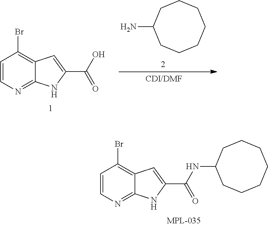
C1(NC(C2=CC3=C(Br)C=CN=C3N2)=O)CCCCCCC1.C12=NC=CC(Br)=C1C=C(C(O)=O)N2.C1C(N)CCCCCC1
